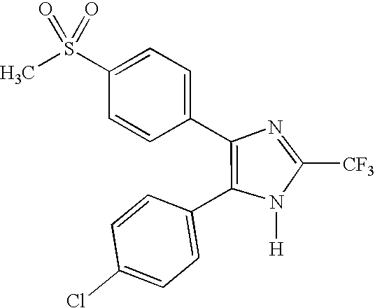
N1=C([CF3])N([H])C(C2=CC=C(Cl)C=C2)=C1C1=CC=C(S(C)(=O)=O)C=C1
